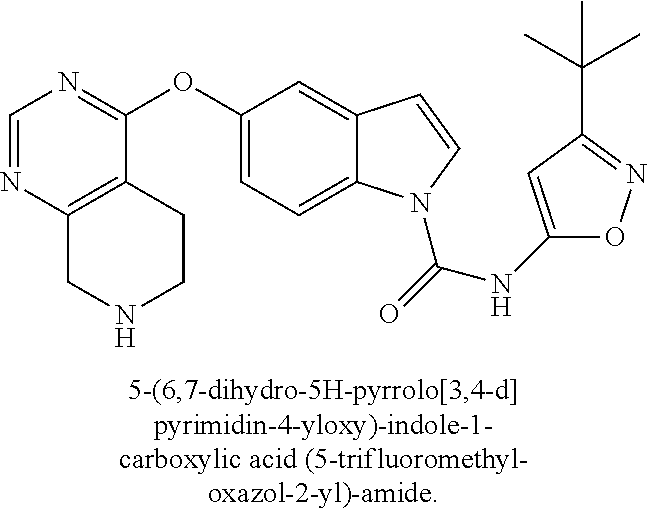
C1=NC2=C(C(OC3=CC=C4C(=C3)C=CN4C(=O)NC3=CC(C(C)(C)C)=NO3)=N1)CCNC2
